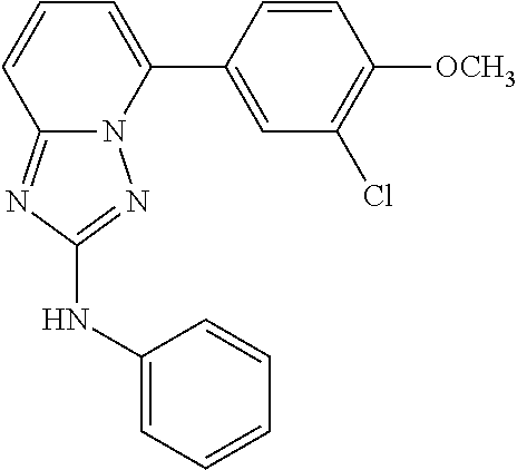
C1=CC(C2=CC=CC3=NC(NC4=CC=CC=C4)=NN23)=CC(Cl)=C1[OCH3]
